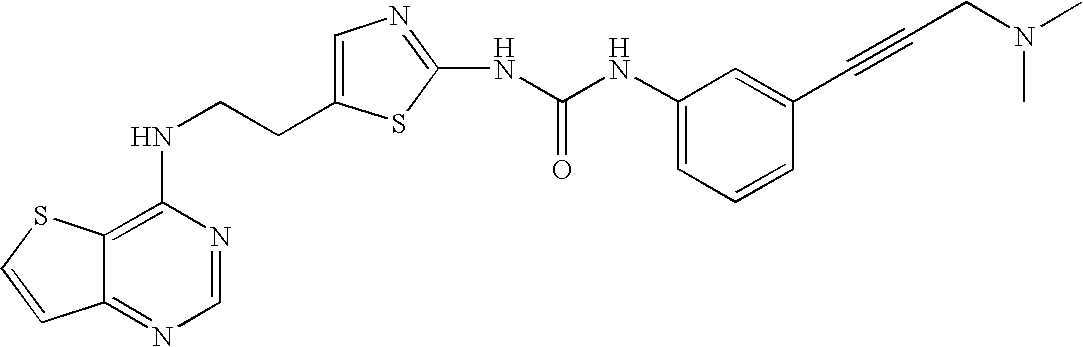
C(CNC1=C2C(=NC=N1)C=CS2)C1=CN=C(NC(=O)NC2=CC=CC(C#CCN(C)C)=C2)S1
